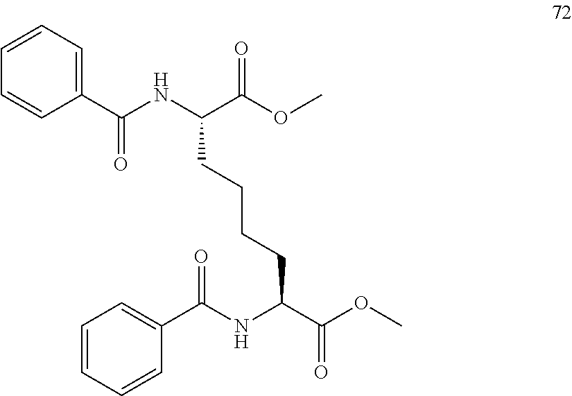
C1(C(NC(C(OC)=O)CCCCC(C(OC)=O)NC(C2=CC=CC=C2)=O)=O)=CC=CC=C1
